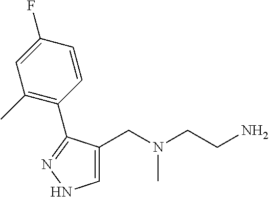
C1=C(CN(CCN)C)C(C2=C(C)C=C(F)C=C2)=NN1
